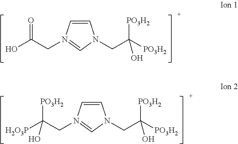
C1=CN(CC(O)=O)=CN1CC([PO3H2])([PO3H2])O.C1=CN(CC([H2O3P])([PO3H2])O)=CN1CC([PO3H2])([PO3H2])O
